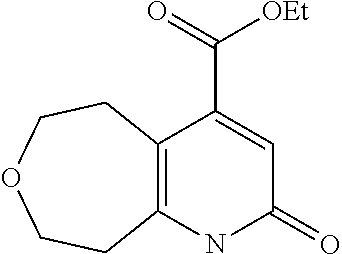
C12=C(NC(=O)C=C1C(=O)[OEt])CCOCC2
